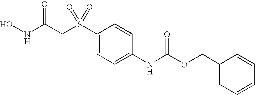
N(C(CS(C1=CC=C(NC(OCC2=CC=CC=C2)=O)C=C1)(=O)=O)=O)O
